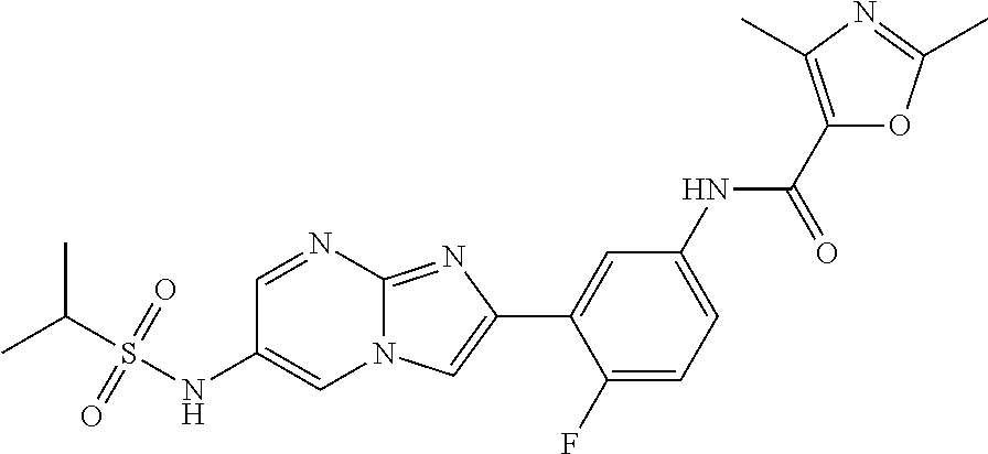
C1=NC2=NC(C3=CC(NC(C4=C(C)N=C(C)O4)=O)=CC=C3F)=CN2C=C1NS(=O)(=O)C(C)C
